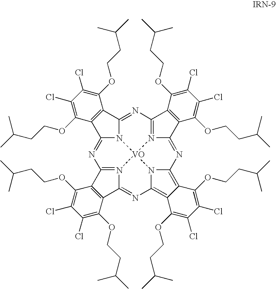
C12=NC3=N4C(=NC5=C6C(=C7N5[VO]45N1C(=NC1=N5C(=N7)C4=C1C(OCCC(C)C)=C(Cl)C(Cl)=C4OCCC(C)C)C1=C2C(OCCC(C)C)=C(Cl)C(Cl)=C1OCCC(C)C)C(OCCC(C)C)=C(Cl)C(Cl)=C6OCCC(C)C)C1=C3C(OCCC(C)C)=C(Cl)C(Cl)=C1OCCC(C)C
